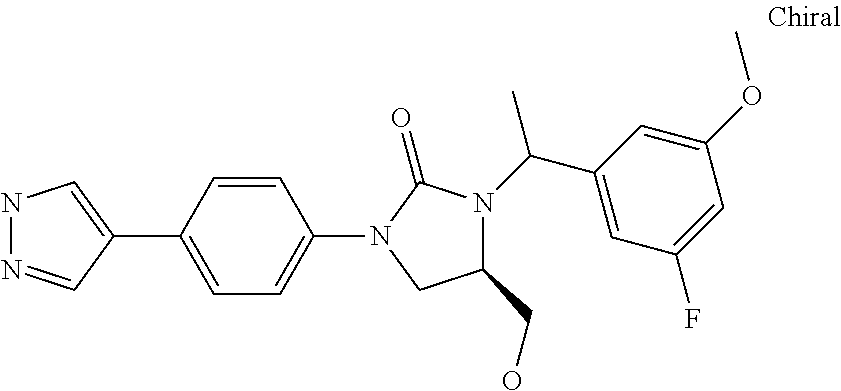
C1=C(C2=CNN=C2)C=CC(N2C(=O)N(C(C3=CC(F)=CC(OC)=C3)C)C(CO)C2)=C1
